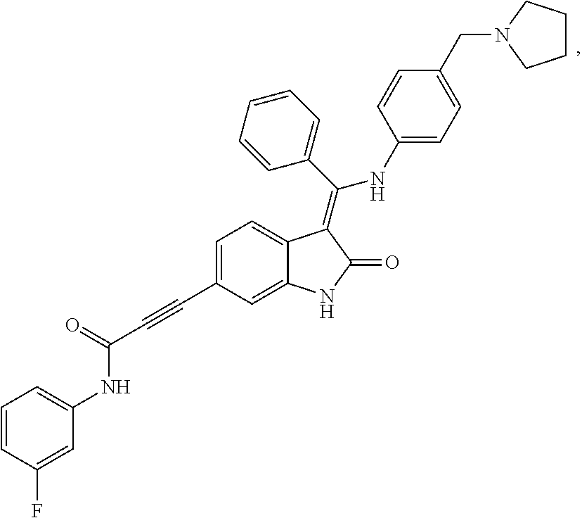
N(C(C#CC1=CC=C2C(=C1)NC(=O)C2=C(C1=CC=CC=C1)NC1=CC=C(CN2CCCC2)C=C1)=O)C1=CC=CC(F)=C1
